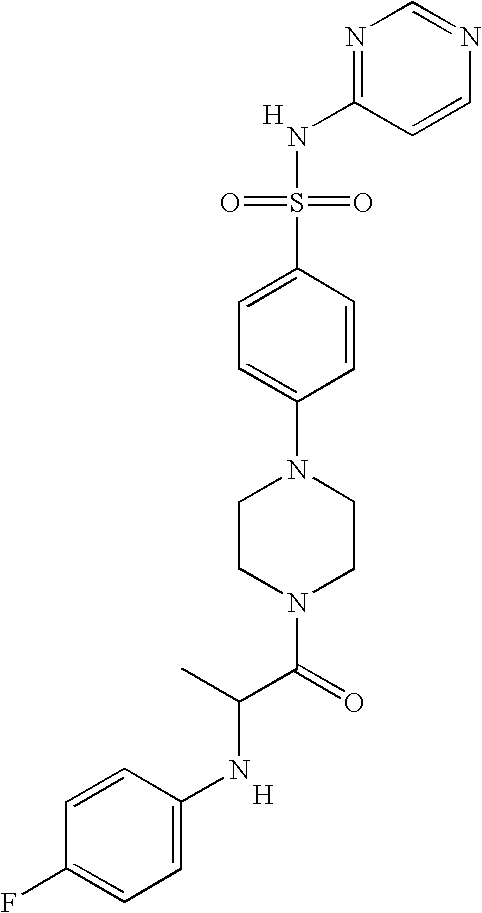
N1=C(NS(=O)(=O)C2=CC=C(N3CCN(C(C(NC4=CC=C(F)C=C4)C)=O)CC3)C=C2)C=CN=C1.[H].[H]
